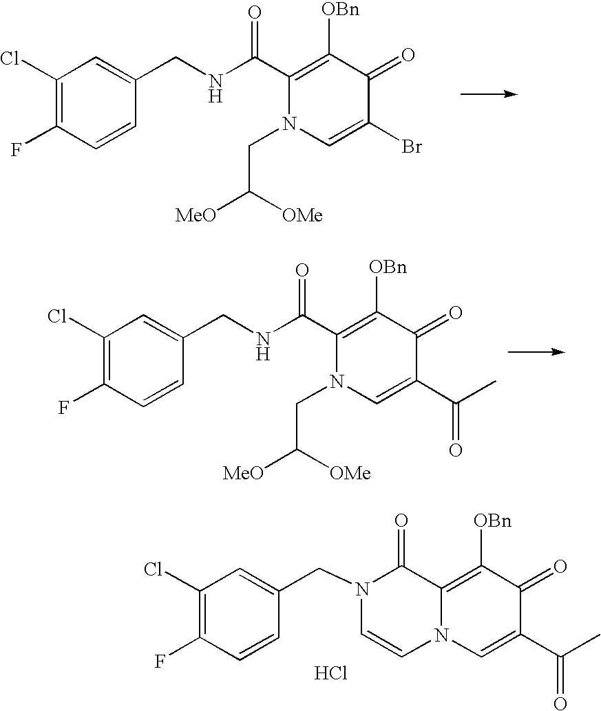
C1(C(NCC2=CC(Cl)=C(F)C=C2)=O)=C([OBn])C(=O)C(Br)=CN1CC([MeO])[OMe].C1(C(NCC2=CC(Cl)=C(F)C=C2)=O)=C([OBn])C(=O)C(C(=O)C)=CN1CC([MeO])[OMe].C12=C([OBn])C(=O)C(C(=O)C)=CN1C=CN(CC1=CC(Cl)=C(F)C=C1)C2=O.Cl
